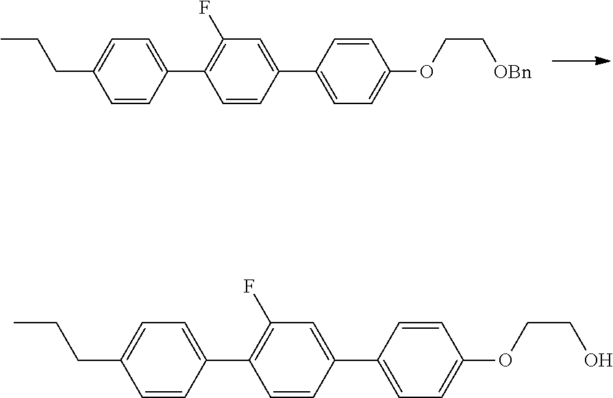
C1=CC(C2=C(F)C=C(C3=CC=C(OCC[OBn])C=C3)C=C2)=CC=C1CCC.C1=CC(C2=C(F)C=C(C3=CC=C(OCCO)C=C3)C=C2)=CC=C1CCC
